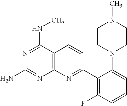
C12=C(C(NC)=NC(N)=N1)C=CC(C1=C(F)C=CC=C1N1CCN(C)CC1)=N2
